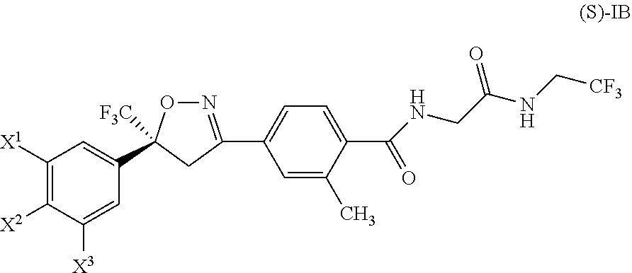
C1([X1])=C([X2])C([X3])=CC(C2([F3C])ON=C(C3=CC=C(C(NCC(NC[CF3])=O)=O)C(C)=C3)C2)=C1
